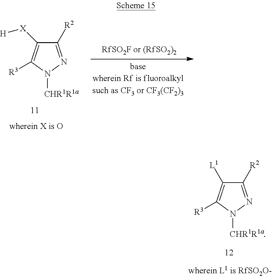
C1([R2])=NN([CHR1R1a])C([R3])=C1[L1].C1([R2])=NN([CHR1R1a])C([R3])=C1[X][H]
